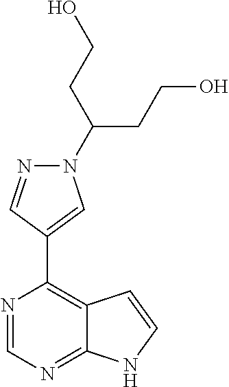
N1(C(CCO)CCO)N=CC(C2=C3C(=NC=N2)NC=C3)=C1
